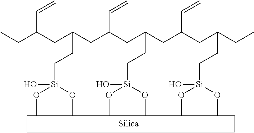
CCC(CC(CC(CC(CC(CC(CC)CC[Si](OC)(OC)O)C=C)CC[Si](O)(OC)OC)C=C)CC[Si](O)(OC)OC)C=C
